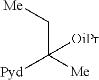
C(C([Me])([Pyd])[OiPr])[Me]
